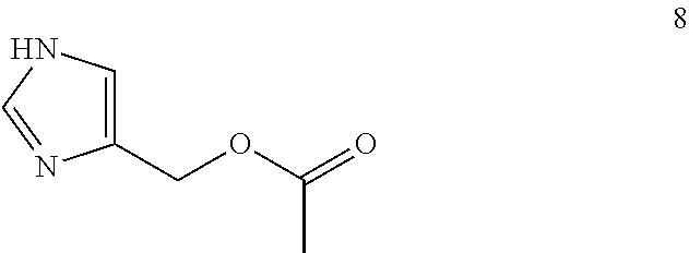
C1(COC(=O)C)=CNC=N1
